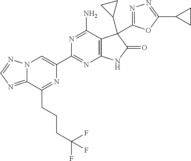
C12=NC=NN1C=C(C1=NC3=C(C(N)=N1)C(C1CC1)(C1=NN=C(C4CC4)O1)C(=O)N3)N=C2CCCC(F)(F)F
